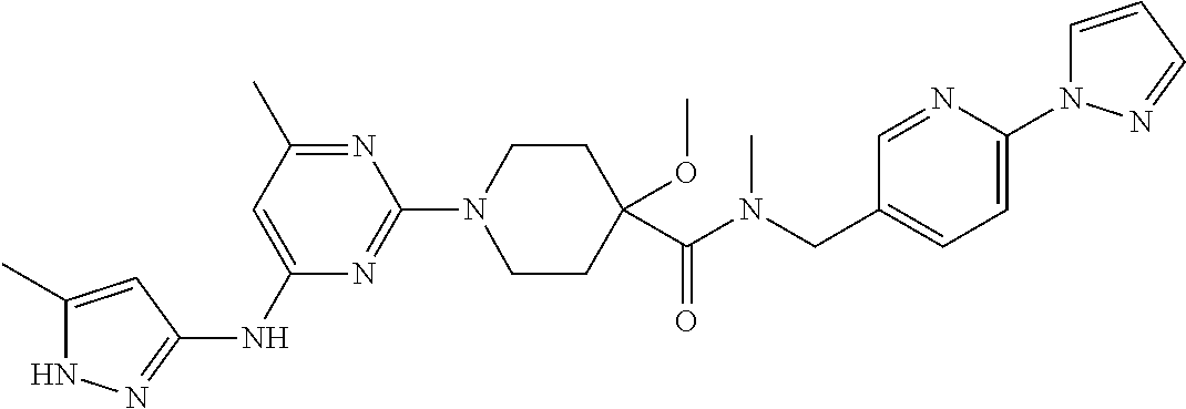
N1C(C)=CC(NC2=CC(C)=NC(N3CCC(C(N(CC4=CC=C(N5C=CC=N5)N=C4)C)=O)(OC)CC3)=N2)=N1
